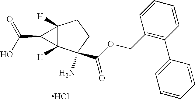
Cl.C12([H])C([H])(C(N)(C(OCC3=C(C4=CC=CC=C4)C=CC=C3)=O)CC1)C2C(O)=O
